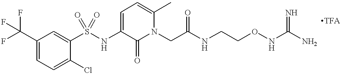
C1=C(C(F)(F)F)C=C(S(NC2=CC=C(C)N(CC(=O)NCCONC(N)=N)C2=O)(=O)=O)C(Cl)=C1
